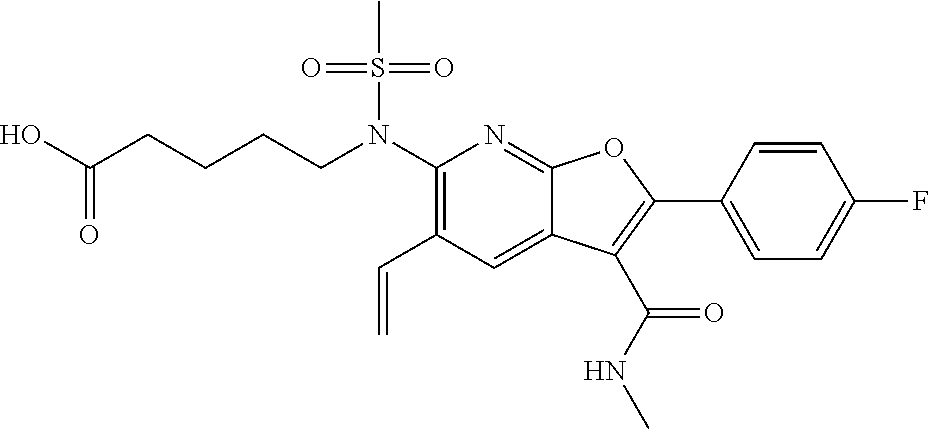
N(C1=C(C=C)C=C2C(=N1)OC(C1=CC=C(F)C=C1)=C2C(NC)=O)(S(C)(=O)=O)CCCCC(O)=O
